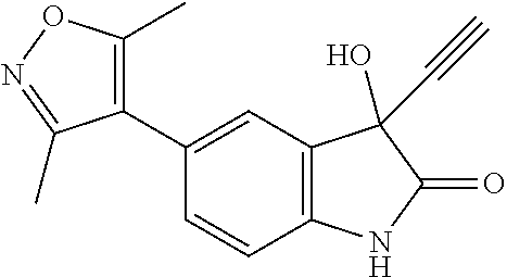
C1=CC2=C(C=C1C1=C(C)ON=C1C)C(O)(C#C)C(=O)N2
